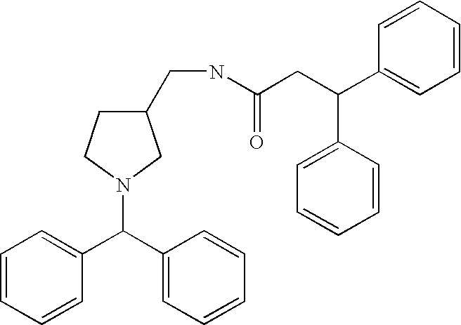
C1=CC=CC(C(C2=CC=CC=C2)N2CC(CNC(CC(C3=CC=CC=C3)C3=CC=CC=C3)=O)CC2)=C1
